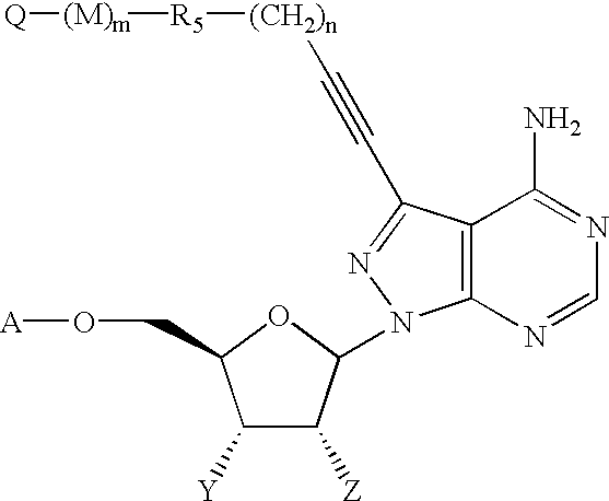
C1([Y])C([Z])C(N2C3=C(C(N)=NC=N3)C(C#C[(CH2)n][R5][(M)m][Q])=N2)OC1CO[A]
